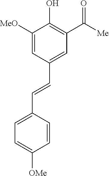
C1([MeO])=CC(C=CC2=CC=C([OMe])C=C2)=CC(C([Me])=O)=C1O
